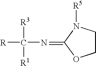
[R]C([R3])([R1])N=C1OCCN1[R5]
